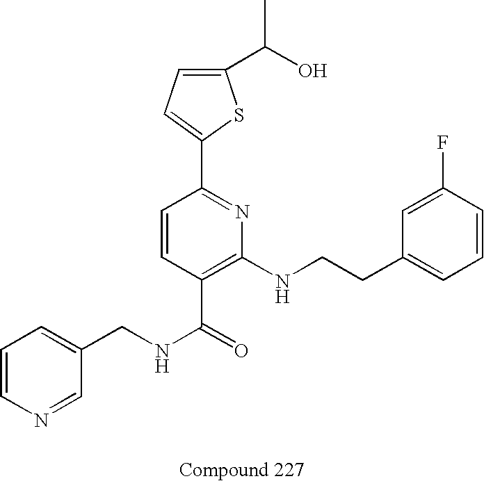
C1=CN=CC(CNC(=O)C2=C(NCCC3=CC=CC(F)=C3)N=C(C3=CC=C(C(O)C)S3)C=C2)=C1
